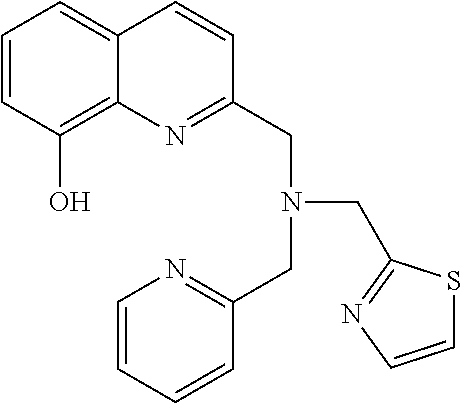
C1=CC(O)=C2C(=C1)C=CC(CN(CC1=NC=CS1)CC1=NC=CC=C1)=N2
